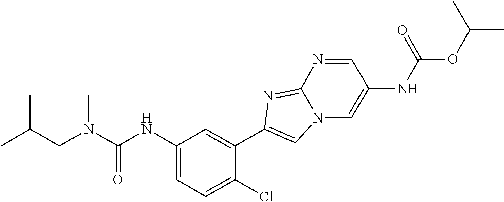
C1(NC(N(CC(C)C)C)=O)=CC=C(Cl)C(C2=CN3C=C(NC(OC(C)C)=O)C=NC3=N2)=C1
